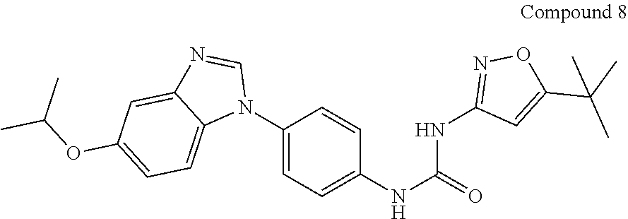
C1(N2C=NC3=CC(OC(C)C)=CC=C23)=CC=C(NC(=O)NC2=NOC(C(C)(C)C)=C2)C=C1
